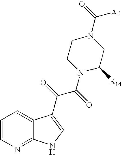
C1=CN=C2C(=C1)C(C(C(N1C([R14])CN(C(=O)[Ar])CC1)=O)=O)=CN2
